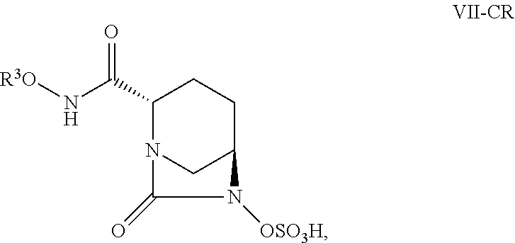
[R3O]NC(C1N2CC(CC1)N([OSO3H])C2=O)=O
